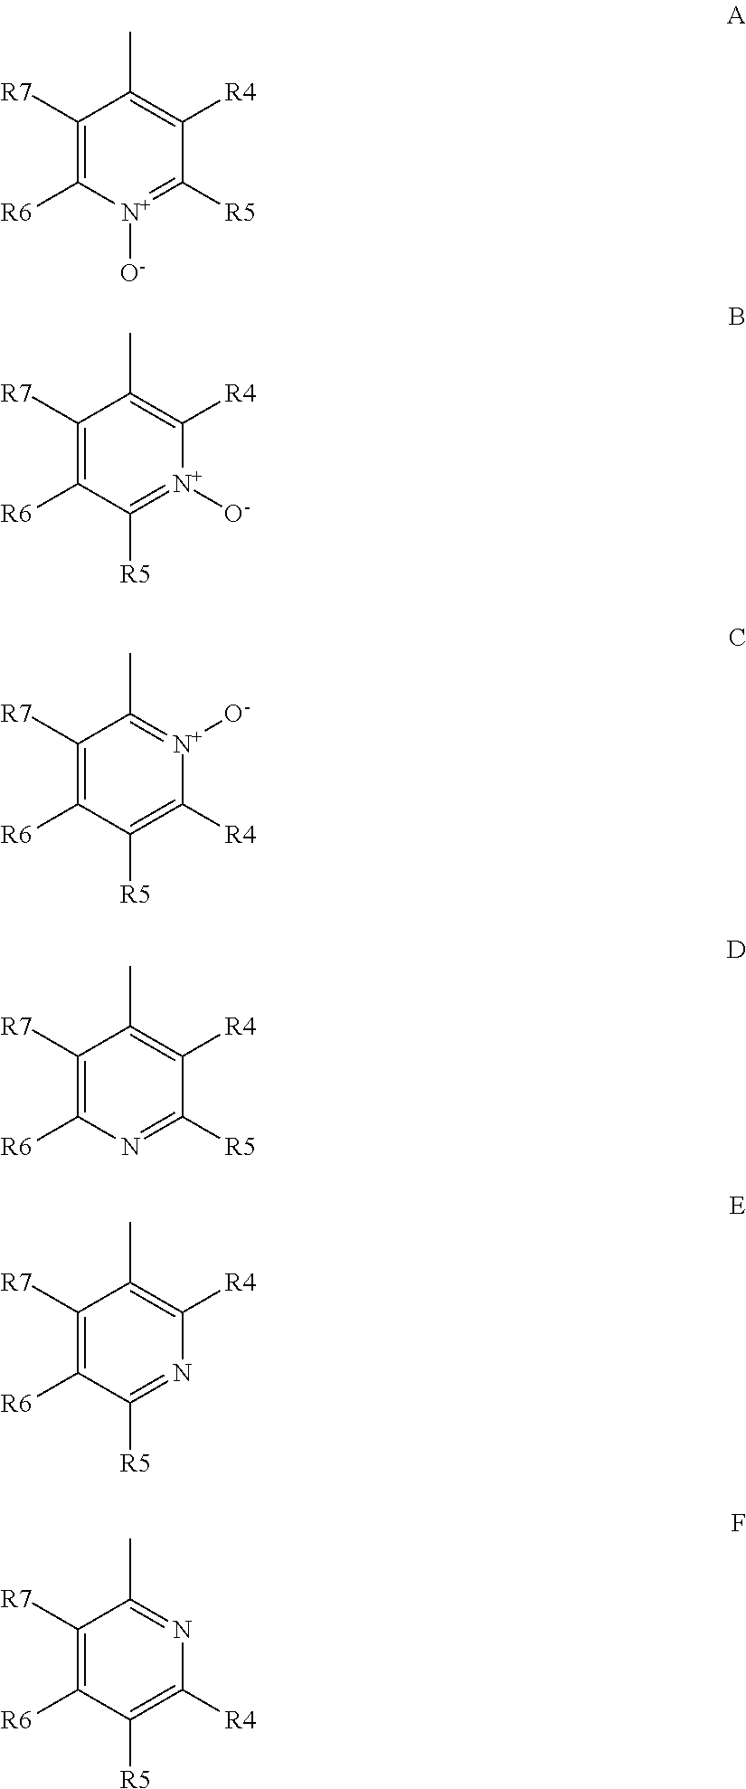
C1([R7])=C([R6])[N+]([O-])=C([R5])C([R4])=C1C.C1([R7])=C([R6])C([R5])=[N+]([O-])C([R4])=C1C.C1([R7])=C([R6])C([R5])=C([R4])[N+]([O-])=C1C.C1([R7])=C([R6])N=C([R5])C([R4])=C1C.C1([R7])=C([R6])C([R5])=NC([R4])=C1C.C1([R7])=C([R6])C([R5])=C([R4])N=C1C
